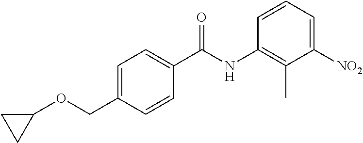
C1(OCC2=CC=C(C(NC3=C(C)C([NO2])=CC=C3)=O)C=C2)CC1
